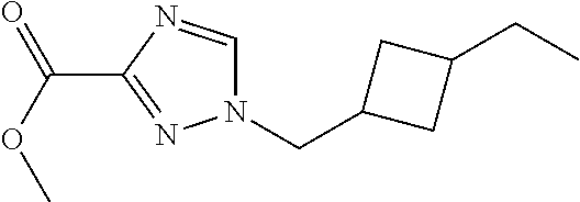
N1(CC2CC(CC)C2)C=NC(C(OC)=O)=N1
